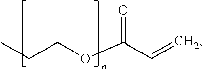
CCCOC(C=C)=O
